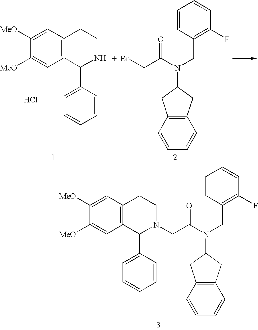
C12=C(C=C([MeO])C([MeO])=C1)CCNC2C1=CC=CC=C1.Cl.BrCC(=O)N(CC1=C(F)C=CC=C1)C1CC2=C(C1)C=CC=C2.C12=C(C=C([MeO])C([MeO])=C1)CCN(CC(=O)N(CC1=C(F)C=CC=C1)C1CC3=C(C1)C=CC=C3)C2C1=CC=CC=C1
